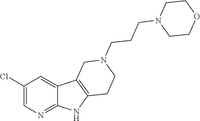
C1=C2C(=NC=C1Cl)NC1=C2CN(CCCN2CCOCC2)CC1
